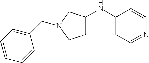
C1(NC2CCN(CC3=CC=CC=C3)C2)=CC=NC=C1
